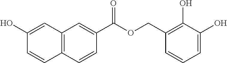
C12=C(C=CC(C(=O)OCC3=C(O)C(O)=CC=C3)=C1)C=CC(O)=C2
